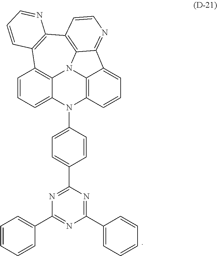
C1=CC=C2C3=C1C1=C(C4=C5N3C3=C(N2C2=CC=C(C6=NC(C7=CC=CC=C7)=NC(C7=CC=CC=C7)=N6)C=C2)C=CC=C3C5=NC=C4)N=CC=C1
